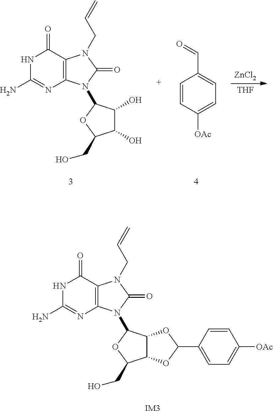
[ZnCl2].[THF].C1=CC([OAc])=CC=C1C=O.N1C(N)=NC2=C(C1=O)N(CC=C)C(=O)N2C1C(O)C(O)C(CO)O1.N1C(N)=NC2=C(C1=O)N(CC=C)C(=O)N2C1C2C(C(CO)O1)OC(C1=CC=C([OAc])C=C1)O2.[IM3]
